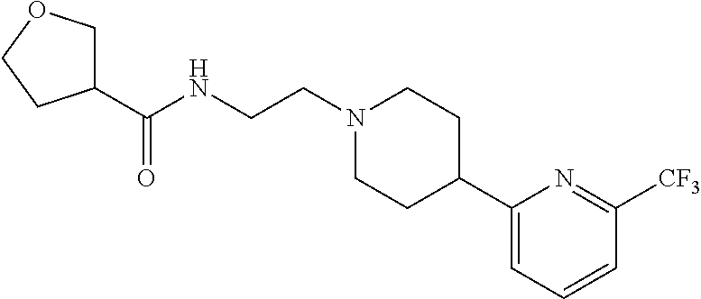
C(NCCN1CCC(C2=CC=CC([CF3])=N2)CC1)(=O)C1COCC1
